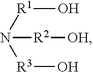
N([R2][OH])([R1]O)[R3]O
